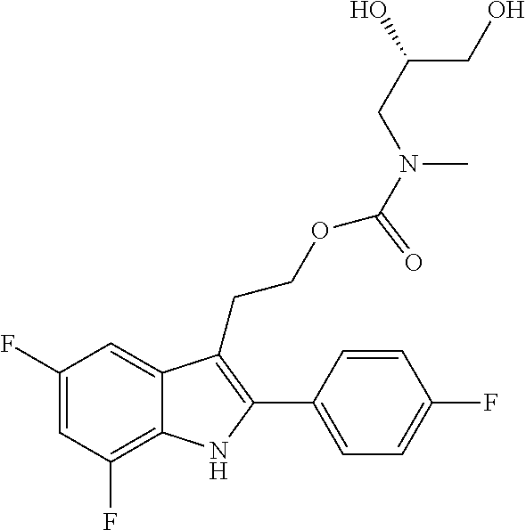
C1(C2=C(CCOC(N(C)CC(O)CO)=O)C3=CC(F)=CC(F)=C3N2)=CC=C(F)C=C1
